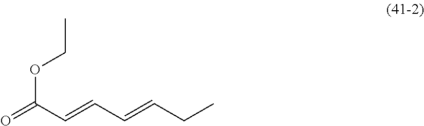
O=C(C=CC=CCC)OCC
